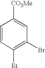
C1([Et])=C(Br)C=C([CO2Me])C=C1
